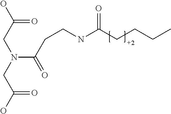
C(C(N(CC(O)=O)CC(O)=O)=O)CNC(CCCC)=O
